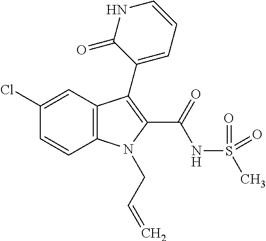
C1(Cl)=CC2=C(C=C1)N(CC=C)C(C(=O)NS(C)(=O)=O)=C2C1=CC=CNC1=O
